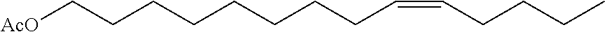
C(CCC=CCCCC)CCCCC[AcO]
